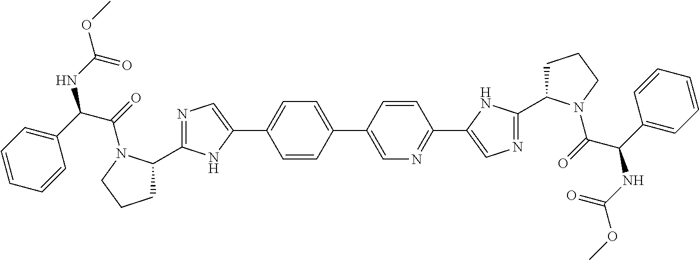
C1=C(C2=CN=C(C3=CN=C(C4CCCN4C(=O)C(C4=CC=CC=C4)NC(=O)OC)N3)C=C2)C=CC(C2=CN=C(C3CCCN3C(=O)C(C3=CC=CC=C3)NC(=O)OC)N2)=C1
